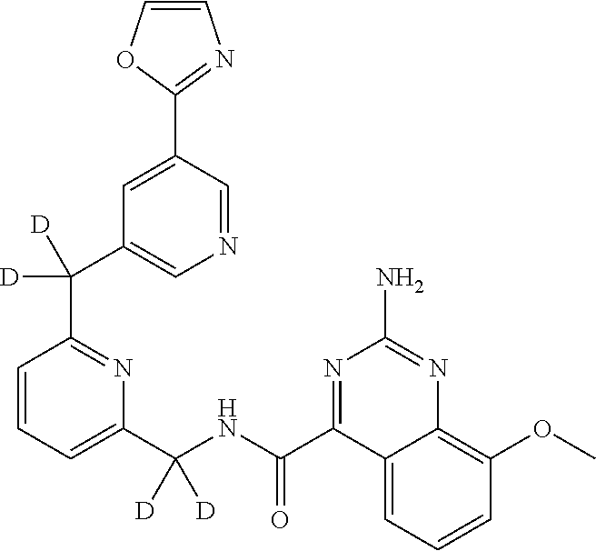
C1(C(NC(C2=NC(N)=NC3=C(OC)C=CC=C23)=O)([D])[D])=CC=CC(C(C2=CN=CC(C3=NC=CO3)=C2)([D])[D])=N1
